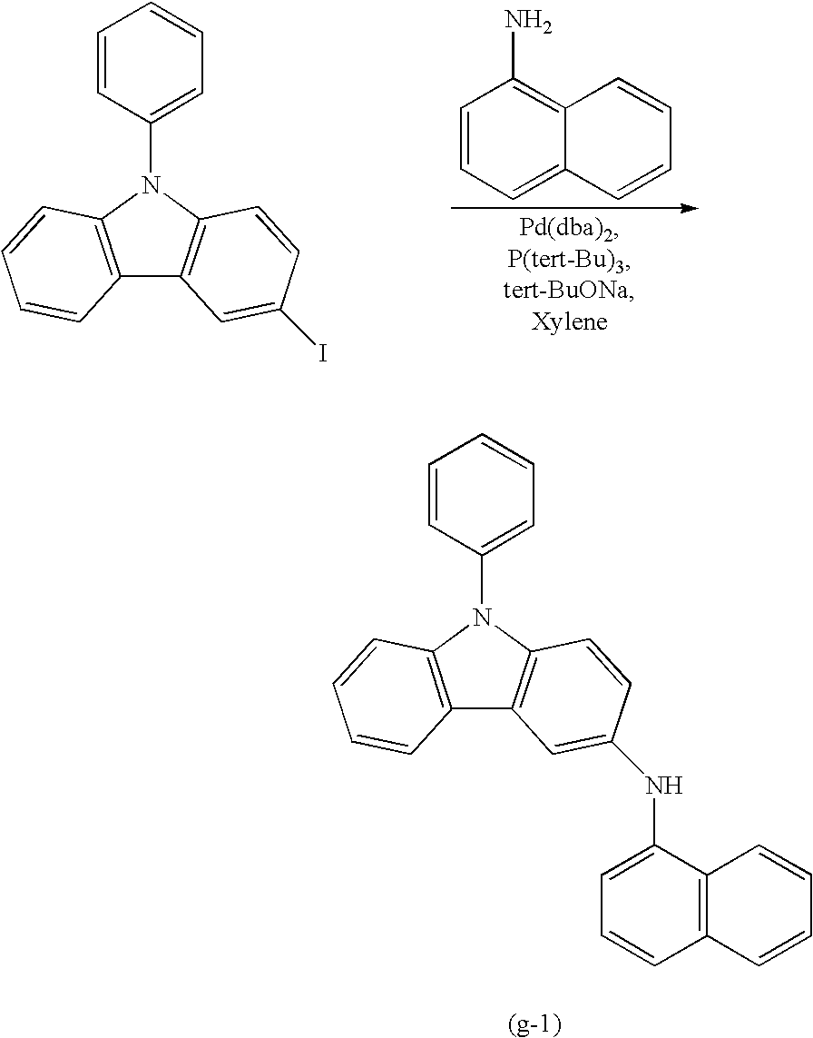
C12=C(N(C3=CC=CC=C3)C3=C1C=C(NC1=CC=CC4=C1C=CC=C4)C=C3)C=CC=C2.C12=C(N(C3=CC=CC=C3)C3=C1C=C(I)C=C3)C=CC=C2.C1=CC=C2C(=C1N)C=CC=C2
